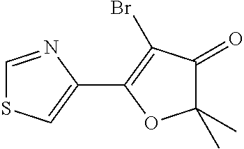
C1=NC(C2=C(Br)C(=O)C(C)(C)O2)=CS1
